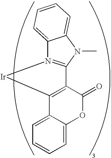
O1C2=CC=CC=C2C2=C(C1=O)C1=N([Ir]2)C2=CC=CC=C2N1C
